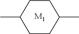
CC1CCC(C)CC1.[M1]
